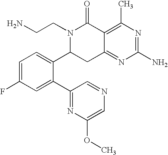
C12=NC(N)=NC(C)=C1C(=O)N(CCN)C(C1=CC=C(F)C=C1C1=NC(OC)=CN=C1)C2
